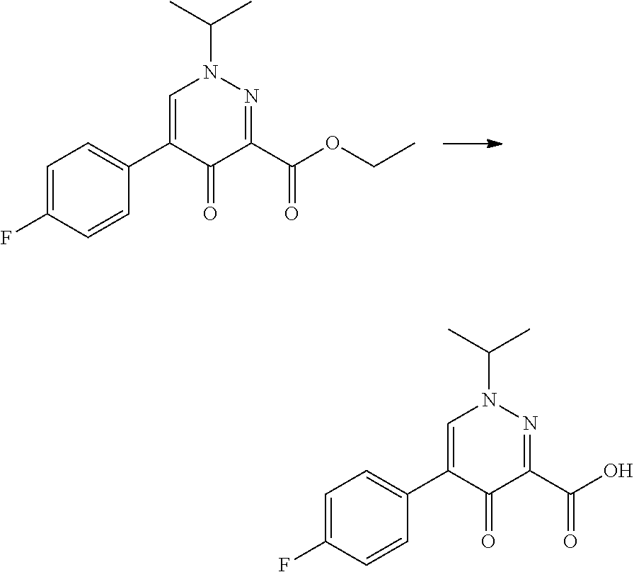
C1=C(F)C=CC(C2=CN(C(C)C)N=C(C(OCC)=O)C2=O)=C1.C1=C(F)C=CC(C2=CN(C(C)C)N=C(C(O)=O)C2=O)=C1
